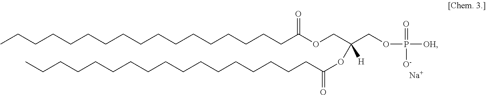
[Na].C(CCCCC(OCC(COP([OH])([O-])=O)([H])OC(CCCCCCCCCCCCCCCCC)=O)=O)CCCCCCCCCCCC
